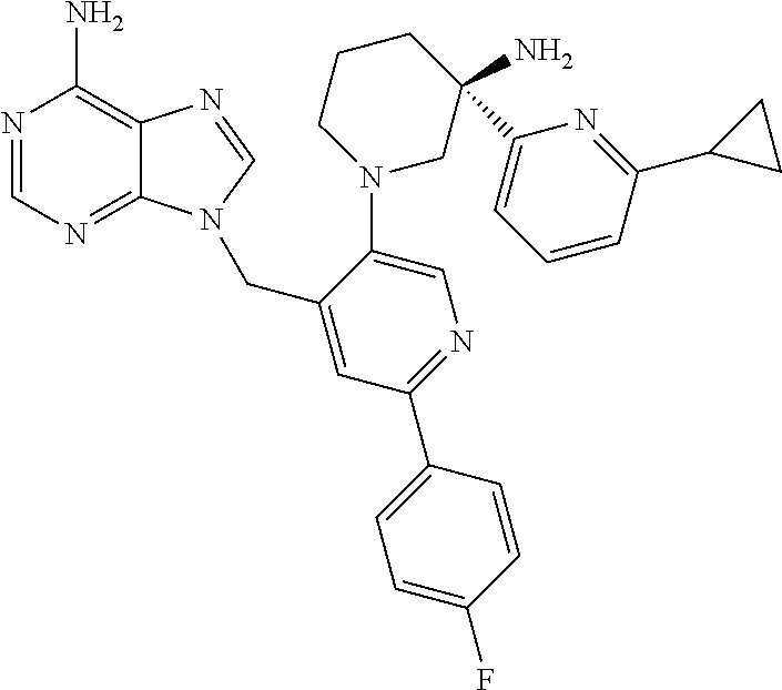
C1=NC(N)=C2C(=N1)N(CC1=CC(C3=CC=C(F)C=C3)=NC=C1N1CC(N)(C3=CC=CC(C4CC4)=N3)CCC1)C=N2
